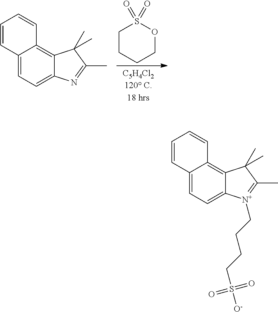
C1CCCOS1(=O)=O.C12=CC=C3C(=C1C=CC=C2)C(C)(C)C(C)=N3.C12=CC=C3C(=C1C=CC=C2)C(C)(C)C(C)=[N+]3CCCCS([O-])(=O)=O
